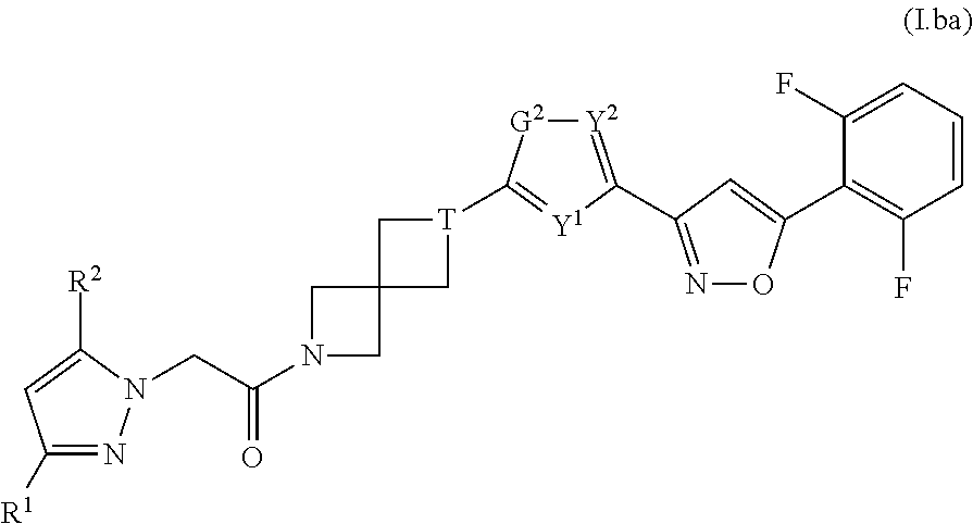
C1([R1])=NN(CC(=O)N2CC3(C2)C[T](C2=[Y1]C(C4=NOC(C5=C(F)C=CC=C5F)=C4)=[Y2][G2]2)C3)C([R2])=C1
